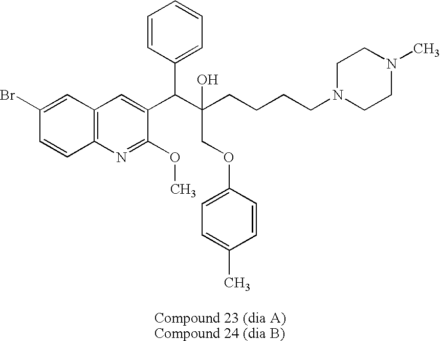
C12=C(N=C(OC)C(C(C(CCCCN3CCN(C)CC3)(O)COC3=CC=C(C)C=C3)C3=CC=CC=C3)=C1)C=CC(Br)=C2
